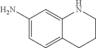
C1(N)=CC=C2C(=C1)NCCC2
